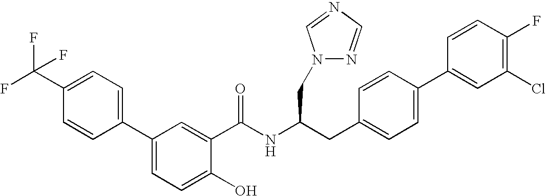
C1=C(C(F)(F)F)C=CC(C2=CC=C(O)C(C(NC(CC3=CC=C(C4=CC(Cl)=C(F)C=C4)C=C3)CN3N=CN=C3)=O)=C2)=C1
